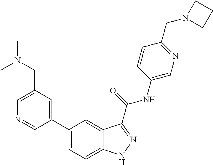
C1(CN(C)C)=CN=CC(C2=CC=C3C(=C2)C(C(NC2=CN=C(CN4CCC4)C=C2)=O)=NN3)=C1
